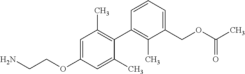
C1=C(OCCN)C=C(C)C(C2=C(C)C(COC(C)=O)=CC=C2)=C1C
